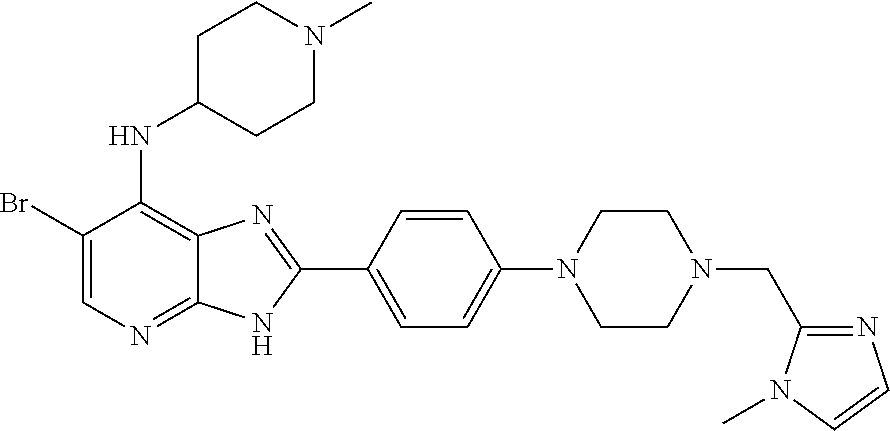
C1(Br)=CN=C2C(=C1NC1CCN(C)CC1)N=C(C1=CC=C(N3CCN(CC4=NC=CN4C)CC3)C=C1)N2
